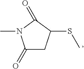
C1(=O)CC(SC)C(=O)N1C
